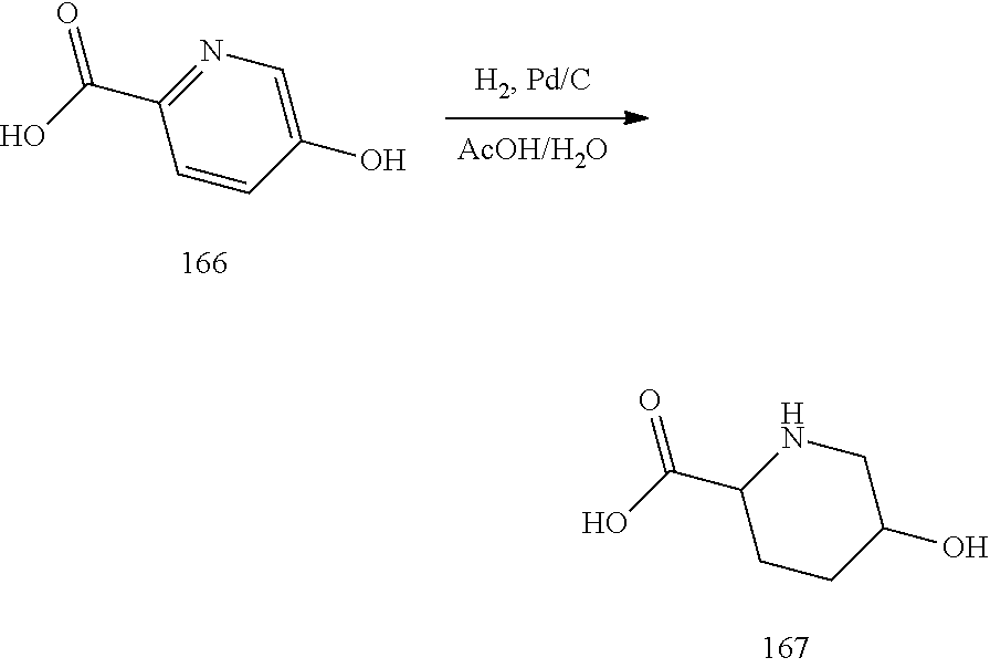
C1=CC(O)=CN=C1C(O)=O.C1CC(O)CNC1C(O)=O
